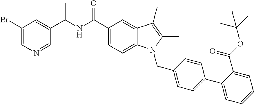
C1(Br)=CN=CC(C(NC(C2=CC=C3C(=C2)C(C)=C(C)N3CC2=CC=C(C3=CC=CC=C3C(OC(C)(C)C)=O)C=C2)=O)C)=C1
